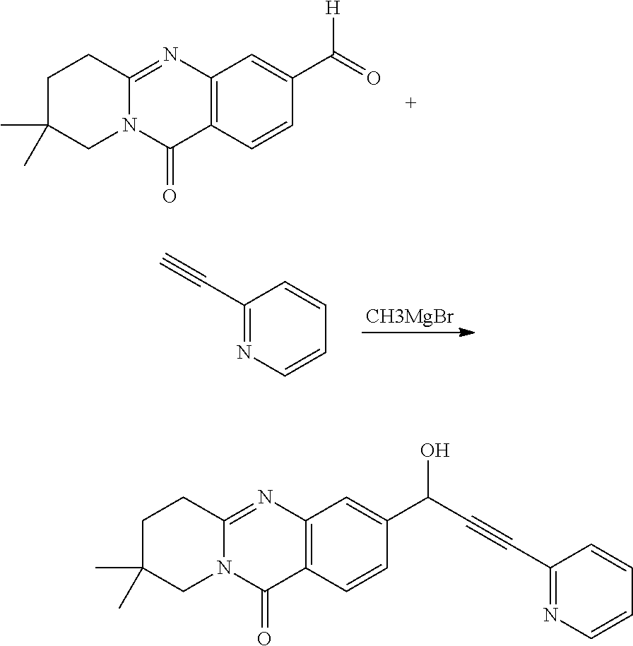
C1C(C)(C)CN2C(=NC3=C(C2=O)C=CC(C(=O)[H])=C3)C1.[CH3MgBr].C1(C#C)=NC=CC=C1.C1C(C)(C)CN2C(=NC3=C(C2=O)C=CC(C(C#CC2=NC=CC=C2)O)=C3)C1
